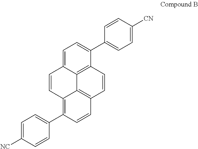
C1=C([NC])C=CC(C2=C3C=CC4=CC=C(C5=CC=C([CN])C=C5)C5=C4C3=C(C=C5)C=C2)=C1
